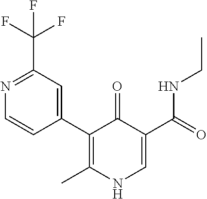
N1=C(C(F)(F)F)C=C(C2=C(C)NC=C(C(NCC)=O)C2=O)C=C1
